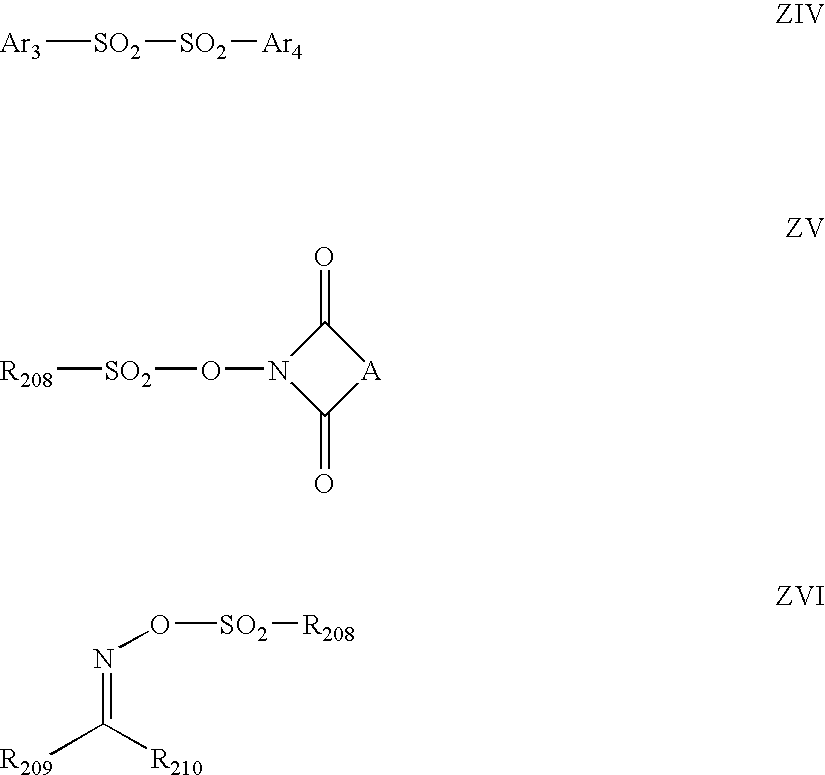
[Ar3][SO2][SO2][Ar4].C1(=O)N(O[SO2][R208])C(=O)[A]1.[R209]C([R210])=NO[SO2][R208]
